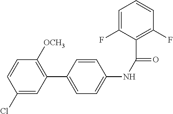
C1(Cl)=CC(C2=CC=C(NC(=O)C3=C(F)C=CC=C3F)C=C2)=C([OCH3])C=C1
